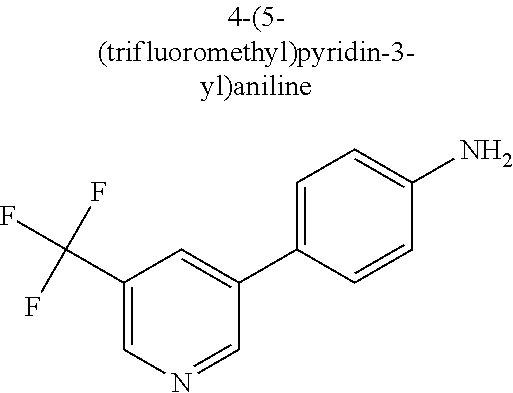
C(C1=CN=CC(C2=CC=C(N)C=C2)=C1)(F)(F)F
